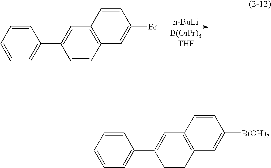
C1=CC=CC(C2=CC3=C(C=C2)C=C(Br)C=C3)=C1.[n-BuLi].C1=CC=CC(C2=CC3=C(C=C2)C=C([B(OH)2])C=C3)=C1
